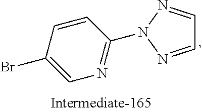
C1=CC(Br)=CN=C1N1N=CC=N1
